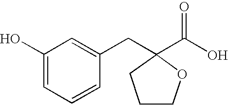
C1(O)=CC=CC(CC2(C(O)=O)OCCC2)=C1
